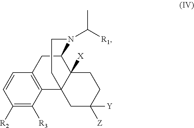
C12CC3=C(C4(C1([X])CCC([Y])([Z])C4)CCN2C([R1])C)C([R3])=C([R2])C=C3
